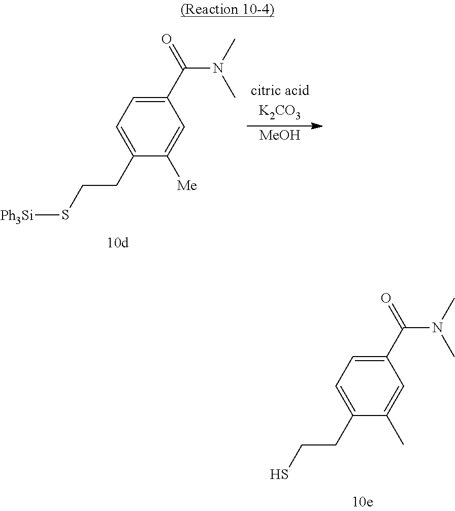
C1(C(=O)N(C)C)=CC=C(CCS)C(C)=C1.C1(C(=O)N(C)C)=CC=C(CCS[Ph3Si])C([Me])=C1.[MeOH]
